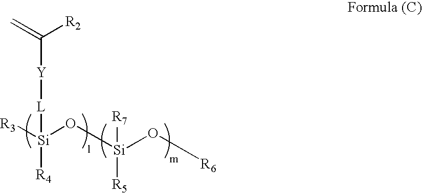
[R3][Si](O[Si]([R7])([R5])O[R6])([L][Y]C([R2])=C)[R4]
